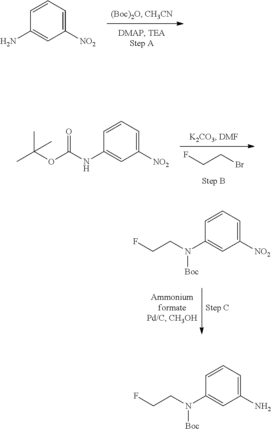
C1(N)=CC([NO2])=CC=C1.FCCBr.C1(NC(OC(C)(C)C)=O)=CC([NO2])=CC=C1.C1(N(CCF)[Boc])=CC([NO2])=CC=C1.C1(N(CCF)[Boc])=CC(N)=CC=C1
